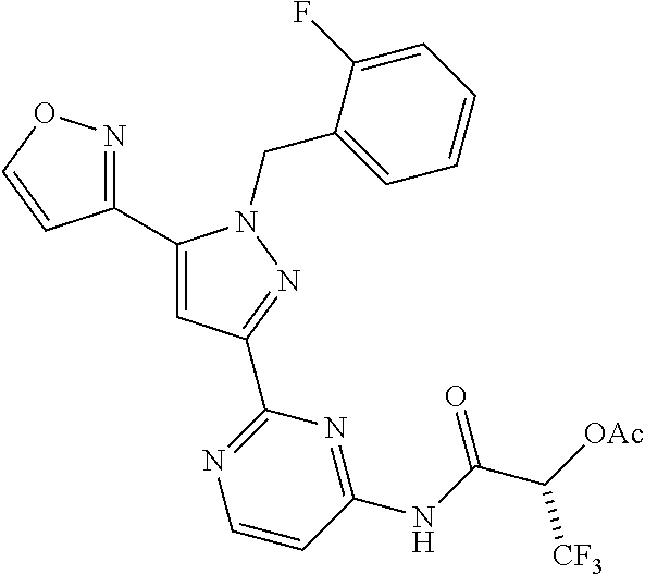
C1(C2=NOC=C2)=CC(C2=NC=CC(NC(C([OAc])[CF3])=O)=N2)=NN1CC1=CC=CC=C1F
